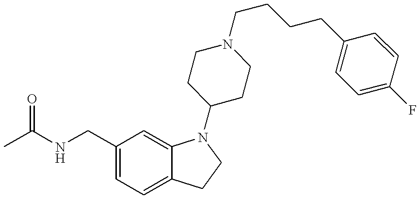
N(C(C)=O)CC1=CC=C2C(=C1)N(C1CCN(CCCCC3=CC=C(F)C=C3)CC1)CC2
